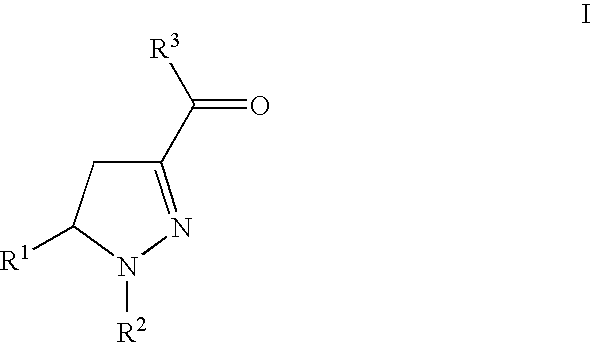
C1(C([R3])=O)=NN([R2])C([R1])C1
